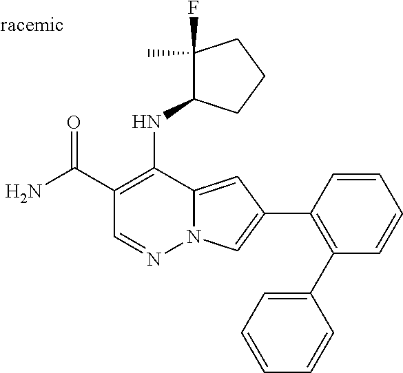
O=C(C1=C(NC2C(F)(C)CCC2)C2=CC(C3=C(C4=CC=CC=C4)C=CC=C3)=CN2N=C1)N
